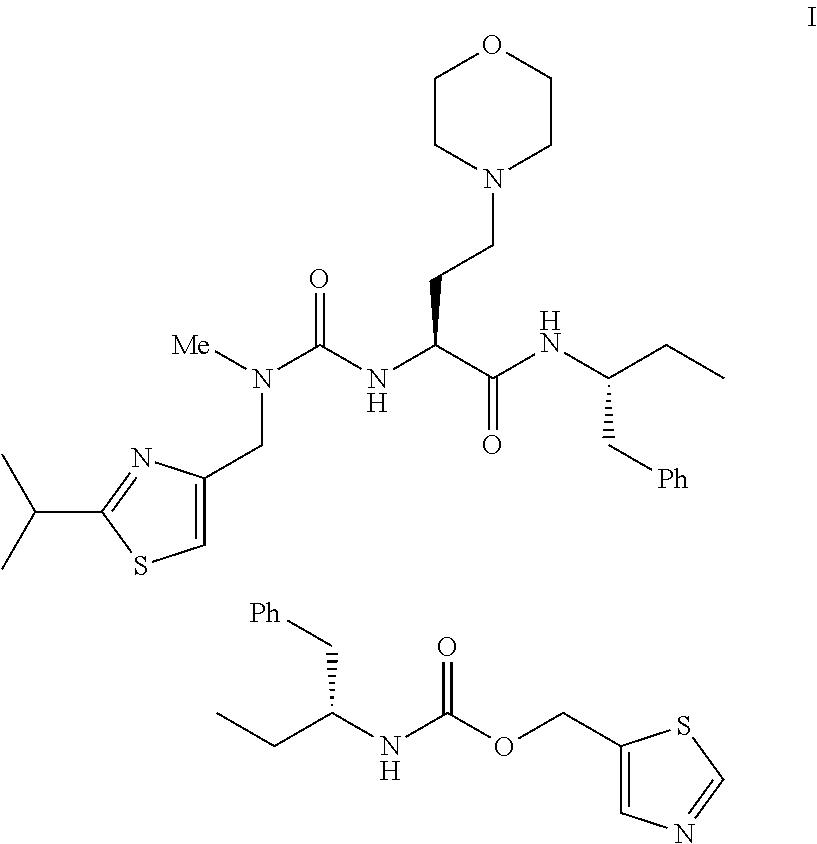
C1=C(CN(C(NC(C(NC(CC)C[Ph])=O)CCN2CCOCC2)=O)[Me])N=C(C(C)C)S1.C(C(NC(=O)OCC1=CN=CS1)C[Ph])C
